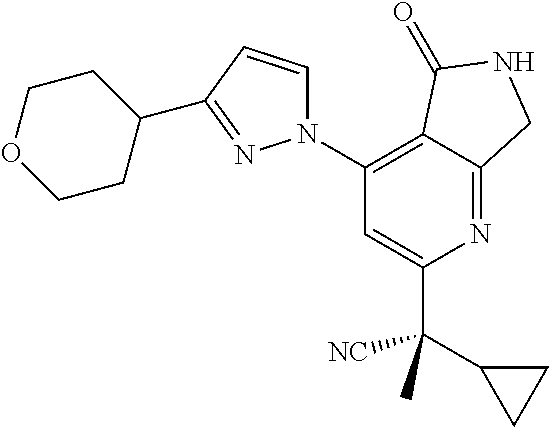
C1(C(C2CC2)([NC])C)=CC(N2C=CC(C3CCOCC3)=N2)=C2C(=N1)CNC2=O
